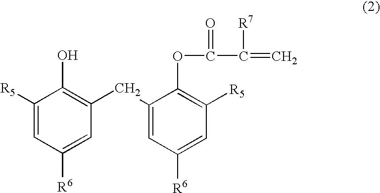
C1([R5])=CC([R6])=CC(CC2=CC([R6])=CC([R5])=C2OC(=O)C([R7])=C)=C1O
